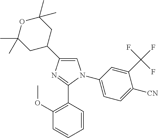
C1=C(C2CC(C)(C)OC(C)(C)C2)N=C(C2=C(OC)C=CC=C2)N1C1=CC=C([CN])C(C(F)(F)F)=C1
